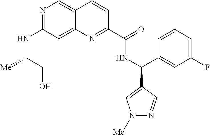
N1=C(NC([Me])CO)C=C2C(=C1)C=CC(C(=O)NC(C1=CN([Me])N=C1)C1=CC(F)=CC=C1)=N2
